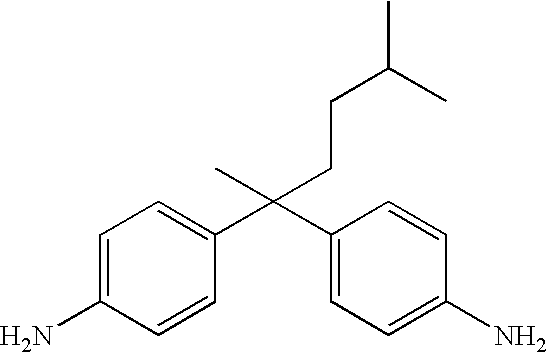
C(C1=CC=C(N)C=C1)(C1=CC=C(N)C=C1)(C)CCC(C)C
